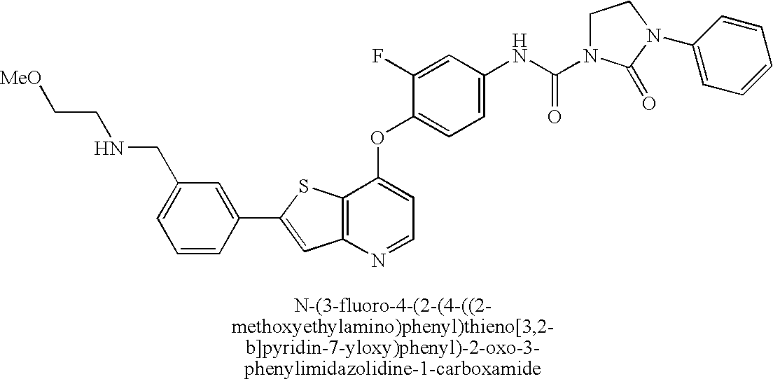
C1(CNCC[MeO])=CC=CC(C2=CC3=C(S2)C(OC2=CC=C(NC(=O)N4CCN(C5=CC=CC=C5)C4=O)C=C2F)=CC=N3)=C1
